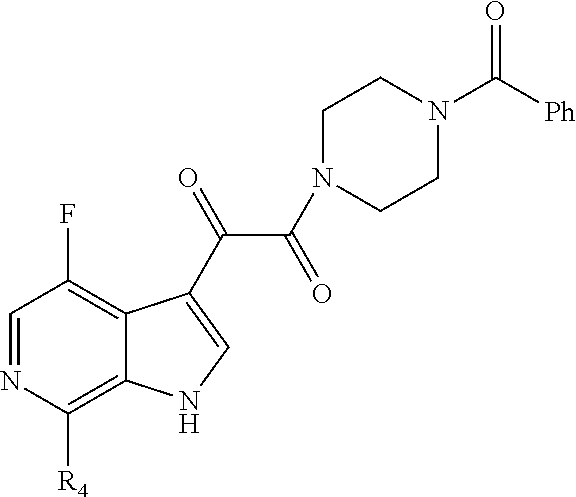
C1=NC([R4])=C2C(=C1F)C(C(=O)C(=O)N1CCN(C([Ph])=O)CC1)=CN2
